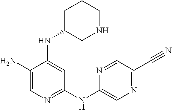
C1(N)=CN=C(NC2=CN=C(C#N)C=N2)C=C1NC1CNCCC1
